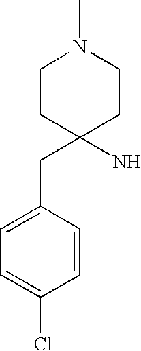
C1CC(CC2=CC=C(Cl)C=C2)(N)CCN1C
